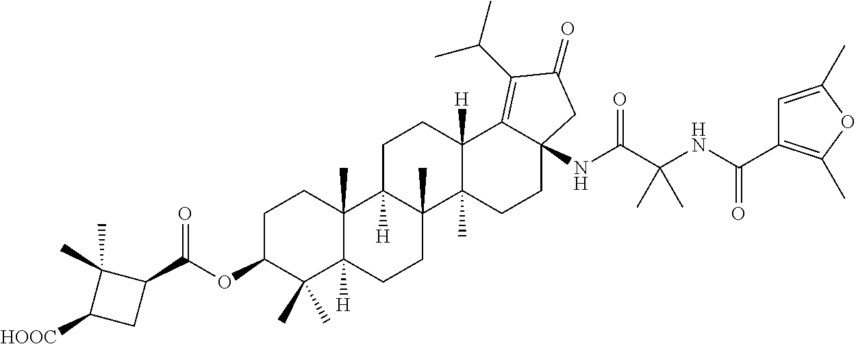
C1C2([H])C(C)(C3(C)C([H])(C1)C1=C(C(C)C)C(=O)CC1(NC(C(NC(C1=C(C)OC(C)=C1)=O)(C)C)=O)CC3)CCC1([H])C2(C)CCC(OC(C2C(C)(C)C([HOOC])C2)=O)C1(C)C
